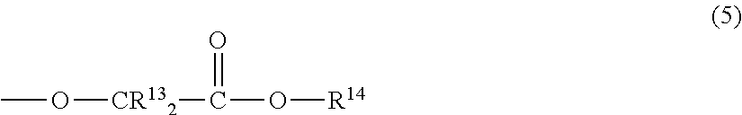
CO[CR132]C(O[R14])=O
